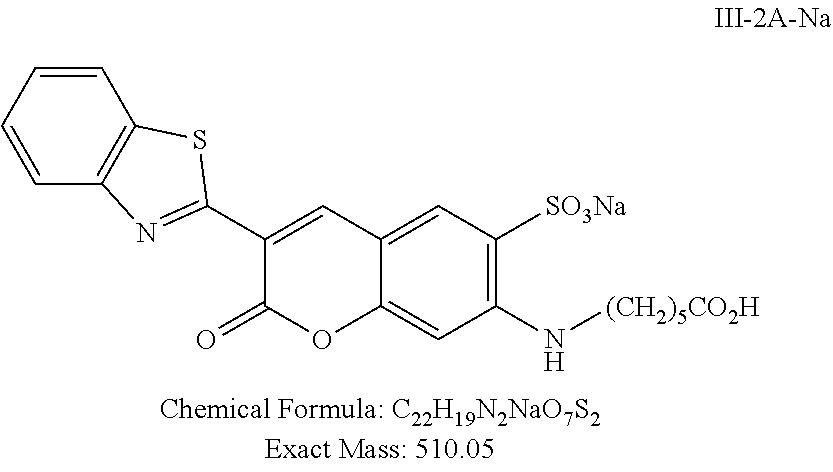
C1=C2C(=CC(N[(CH2)5CO2H])=C1[SO3Na])OC(=O)C(C1=NC3=C(S1)C=CC=C3)=C2
